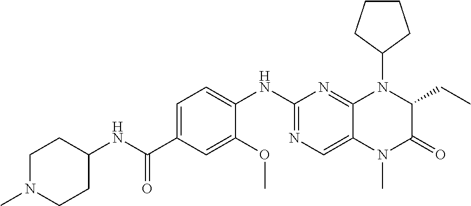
C1N(C)CCC(NC(C2=CC=C(NC3=NC=C4C(=N3)N(C3CCCC3)C(CC)C(=O)N4C)C(OC)=C2)=O)C1
